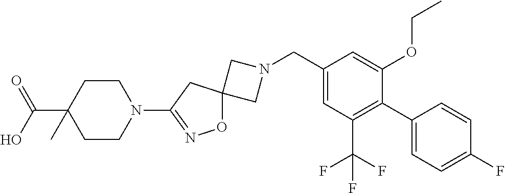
C1N(CC2=CC(C(F)(F)F)=C(C3=CC=C(F)C=C3)C(OCC)=C2)CC12ON=C(N1CCC(C(=O)O)(C)CC1)C2
